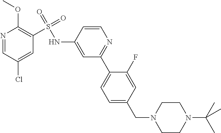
C1=C(CN2CCN(C(C)(C)C)CC2)C=C(F)C(C2=NC=CC(NS(C3=C(OC)N=CC(Cl)=C3)(=O)=O)=C2)=C1
